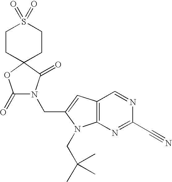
C1CC2(CCS1(=O)=O)C(=O)N(CC1=CC3=C(N1CC(C)(C)C)N=C(C#N)N=C3)C(=O)O2
